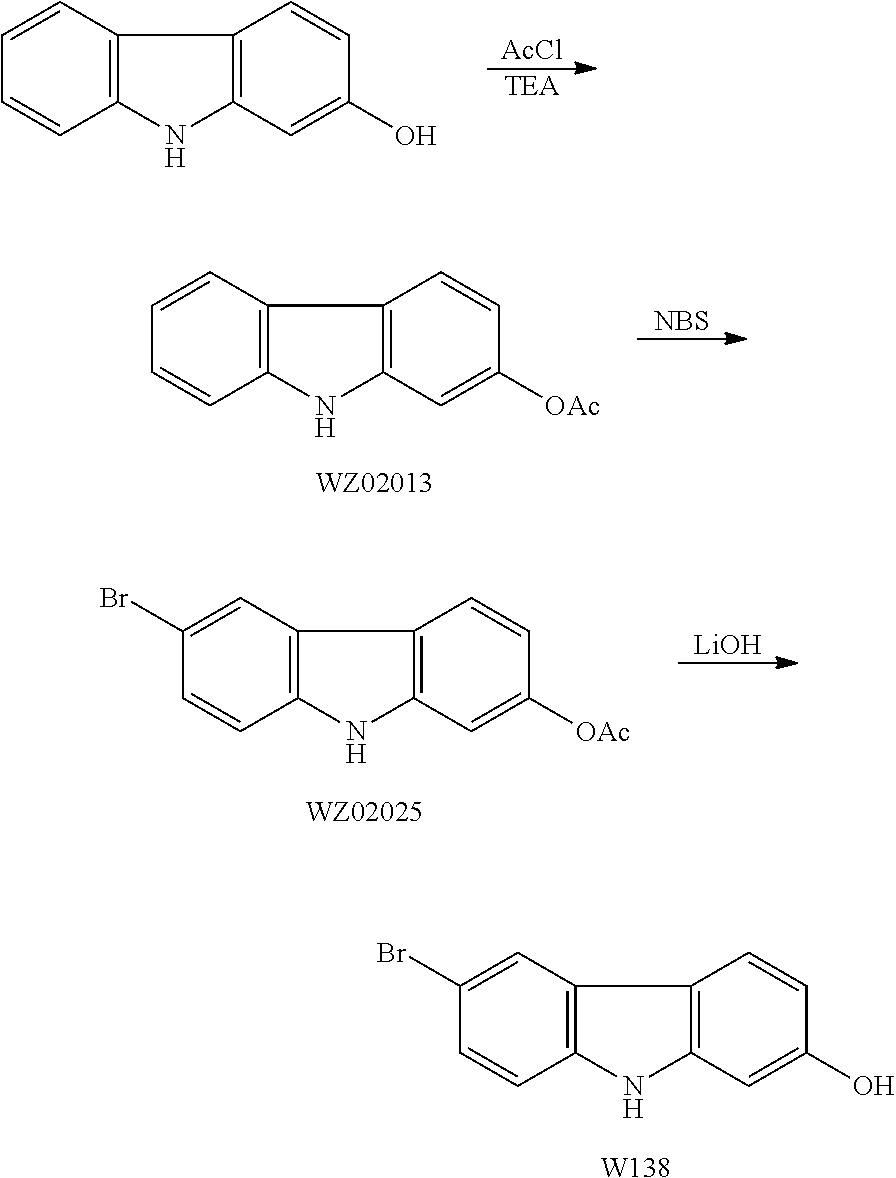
[AcCl].[TEA].C1=CC2=C(C=C1)NC1=C2C=CC(O)=C1.[NBS].C1=CC2=C(C=C1)NC1=C2C=CC([OAc])=C1.C1(Br)=CC2=C(C=C1)NC1=C2C=CC([OAc])=C1.[LiOH].C1(Br)=CC2=C(C=C1)NC1=C2C=CC(O)=C1.[W138]
